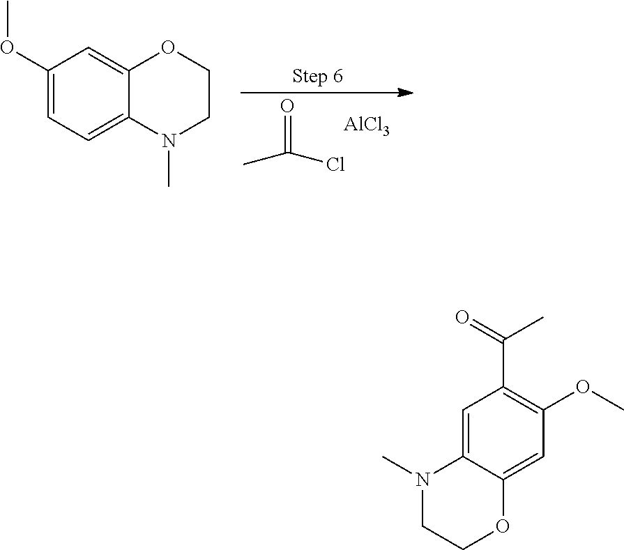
C1(OC)=CC=C2C(=C1)OCCN2C.O=C(C)Cl.[AlCl3].C1=C2C(=CC(OC)=C1C(C)=O)OCCN2C
